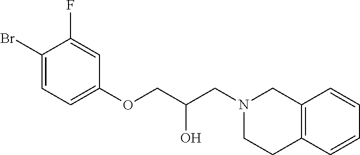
C1(Br)=CC=C(OCC(CN2CCC3=C(C2)C=CC=C3)O)C=C1F
